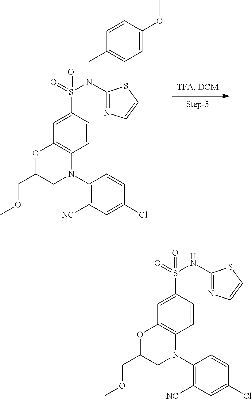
C1=C(OC)C=CC(CN(S(=O)(=O)C2=CC3=C(C=C2)N(C2=C([NC])C=C(Cl)C=C2)CC(COC)O3)C2=NC=CS2)=C1.N(S(=O)(=O)C1=CC2=C(C=C1)N(C1=C([NC])C=C(Cl)C=C1)CC(COC)O2)C1=NC=CS1
